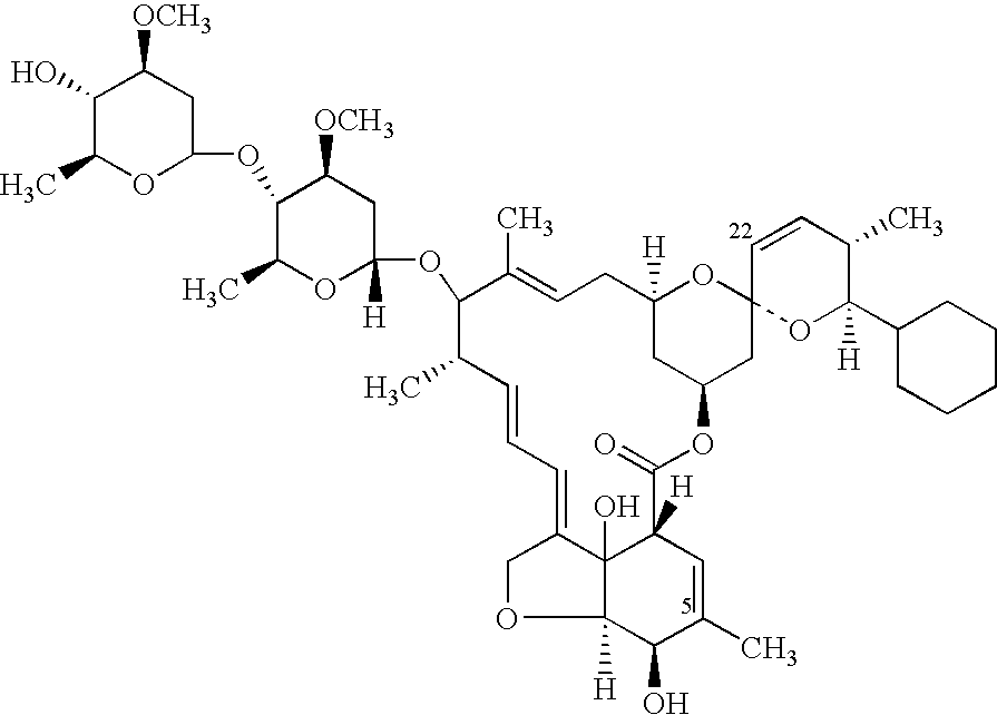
C1(C)C=CC=C2C3(O)C([H])(C(=O)OC4CC([H])(CC=C(C)C1OC1([H])OC(C)C(OC5OC(C)C(O)C([OCH3])C5)C([OCH3])C1)OC1(C4)OC(C4CCCCC4)([H])C(C)C=C1)C=C(C)C(O)C3([H])OC2
